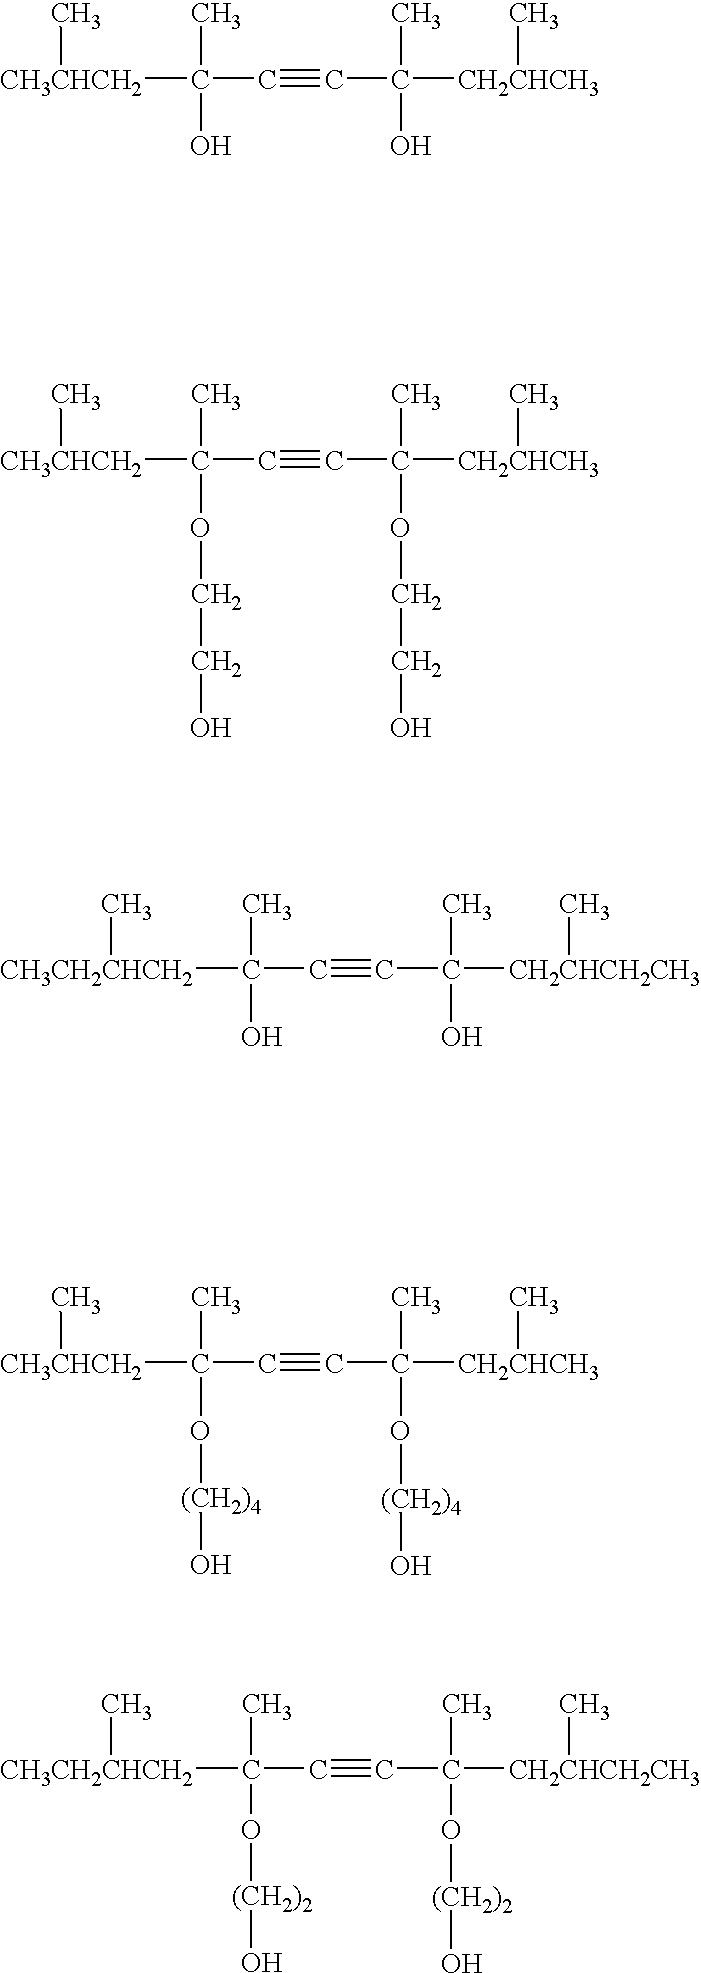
[CH3CHCH2](C(C)(O)C#CC(O)(C)[CH2CHCH3]C)C.[CH3CHCH2](C(C)(OCCO)C#CC(OCCO)(C)[CH2CHCH3]C)C.[CH3CH2CHCH2](C(C)(O)C#CC(O)(C)[CH2CHCH2CH3]C)C.[CH3CHCH2](C(C)(O[(CH2)4]O)C#CC(O[(CH2)4]O)(C)[CH2CHCH3]C)C.[CH3CH2CHCH2](C(C)(C#CC(C)([CH2CHCH2CH3]C)O[(CH2)2]O)O[(CH2)2]O)C
